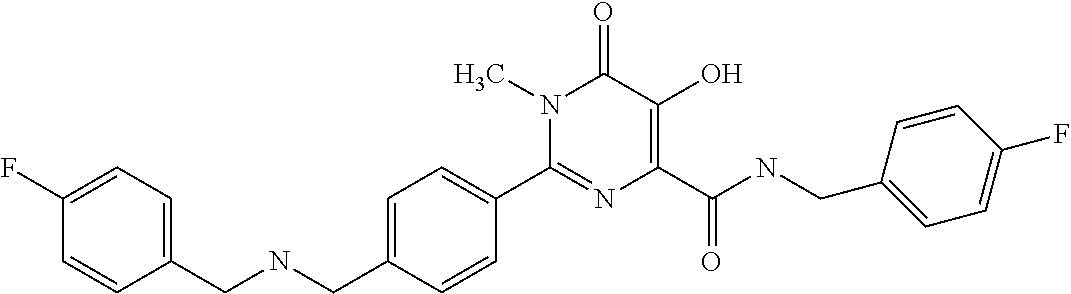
C1(C2=NC(C(NCC3=CC=C(F)C=C3)=O)=C(O)C(=O)N2C)=CC=C(CNCC2=CC=C(F)C=C2)C=C1
